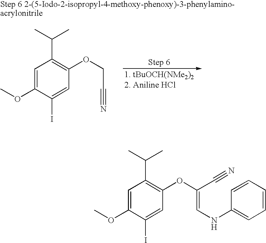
[1. tBuOCH(NMe2)22. Aniline HCl].C1=C(OC)C(I)=CC(OCC#N)=C1C(C)C.C1=C(OC)C(I)=CC(OC(C#N)=CNC2=CC=CC=C2)=C1C(C)C
